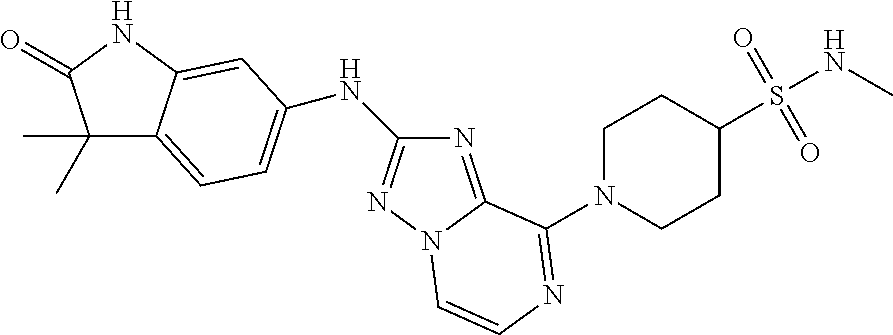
C1(C)(C)C2=CC=C(NC3=NN4C(=N3)C(N3CCC(S(NC)(=O)=O)CC3)=NC=C4)C=C2NC1=O
